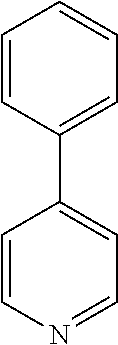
C1=CN=CC=C1C1=CC=CC=C1
